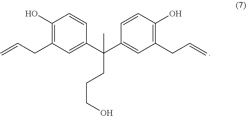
C=CCC1=C(O)C=CC(C(C2=CC(CC=C)=C(O)C=C2)(C)CCCO)=C1
